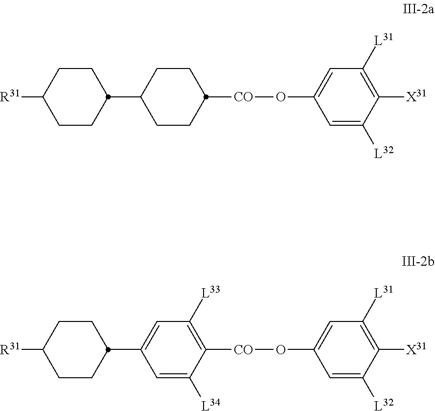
C1CC([R31])CCC1C1CCC([CO]OC2=CC([L31])=C([X31])C([L32])=C2)CC1.C1CC([R31])CCC1C1=CC([L33])=C([CO]OC2=CC([L31])=C([X31])C([L32])=C2)C([L34])=C1
